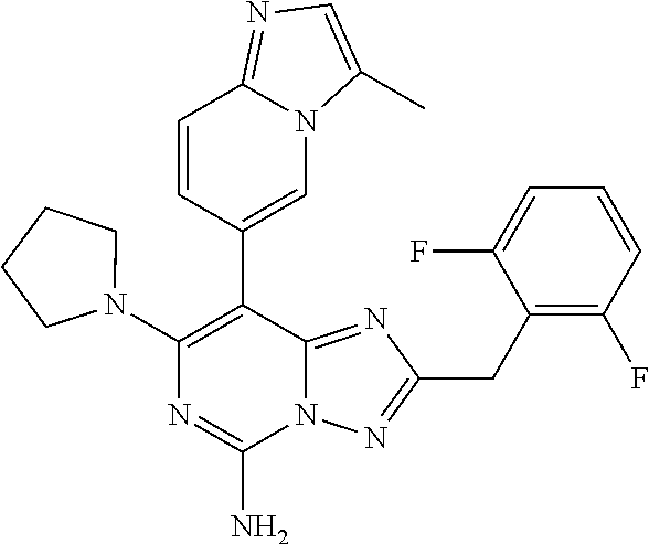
N12C(=NC(CC3=C(F)C=CC=C3F)=N1)C(C1=CN3C(=NC=C3C)C=C1)=C(N1CCCC1)N=C2N
